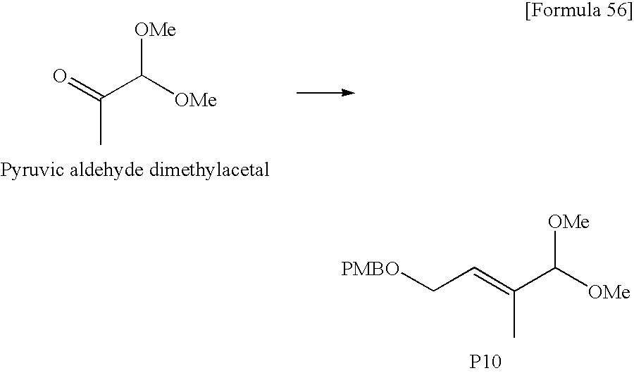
O=C(C([OMe])[OMe])C.C(=C(C([OMe])[OMe])C)C[PMBO].[P10]
